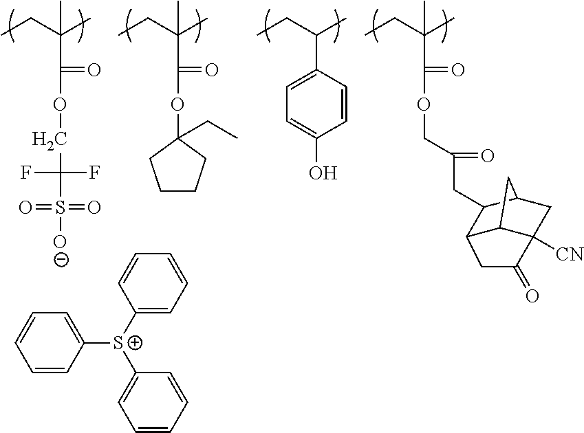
CCC(C)(C)C(OCC(S([O-])(=O)=O)(F)F)=O.CCC(C)(C)C(OC1(CC)CCCC1)=O.CCC(C)C1=CC=C(O)C=C1.CCC(C)(C)C(OCC(CC1C2C3C([CN])(CC1C3)C(=O)C2)=O)=O.C1=CC=CC([S+](C2=CC=CC=C2)C2=CC=CC=C2)=C1
